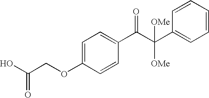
C1=C(OCC(O)=O)C=CC(C(C([OMe])(C2=CC=CC=C2)[OMe])=O)=C1
